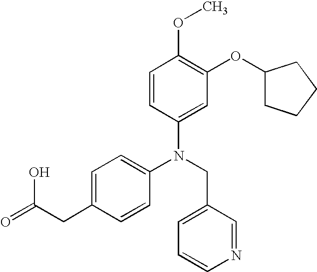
N(CC1=CC=CN=C1)(C1=CC=C(CC(O)=O)C=C1)C1=CC(OC2CCCC2)=C(OC)C=C1
